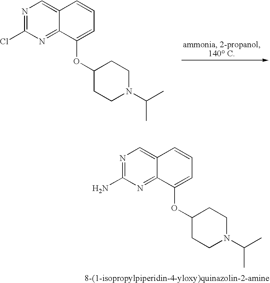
N1=C(Cl)N=C2C(=C1)C=CC=C2OC1CCN(C(C)C)CC1.N1=C(N)N=C2C(=C1)C=CC=C2OC1CCN(C(C)C)CC1
